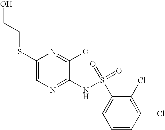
C1(SCCO)=CN=C(NS(C2=CC=CC(Cl)=C2Cl)(=O)=O)C(OC)=N1
